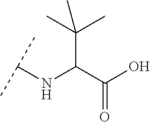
C(C(C(O)=O)NC(C)C)(C)(C)C
